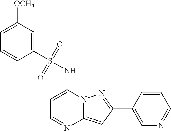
C1=C(C2=NN3C(=C2)N=CC=C3NS(C2=CC([OCH3])=CC=C2)(=O)=O)C=CC=N1
